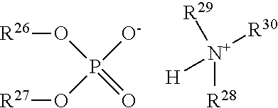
[R26]OP([O-])(=O)O[R27].[N+]([R30])([H])([R28])[R29]
